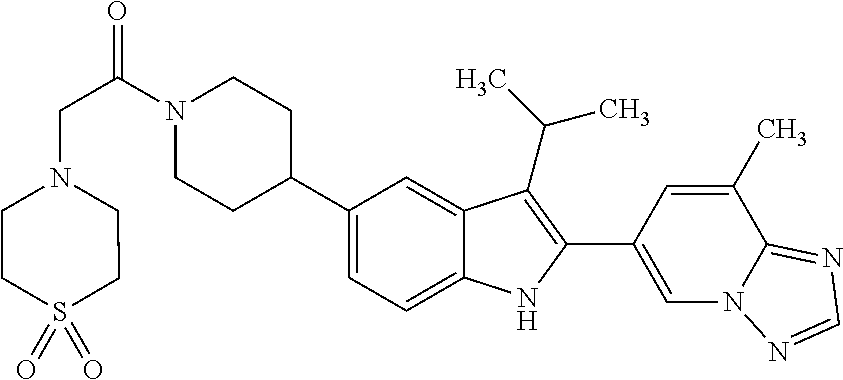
N1(C(CN2CCS(=O)(=O)CC2)=O)CCC(C2=CC=C3C(=C2)C(C(C)C)=C(C2=CN4C(=NC=N4)C(C)=C2)N3)CC1
